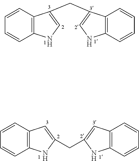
C1=CC2=C(C=C1)NC=C2CC1=CNC2=C1C=CC=C2.C1=CC2=C(C=C1)NC(CC1=CC3=C(C=CC=C3)N1)=C2
